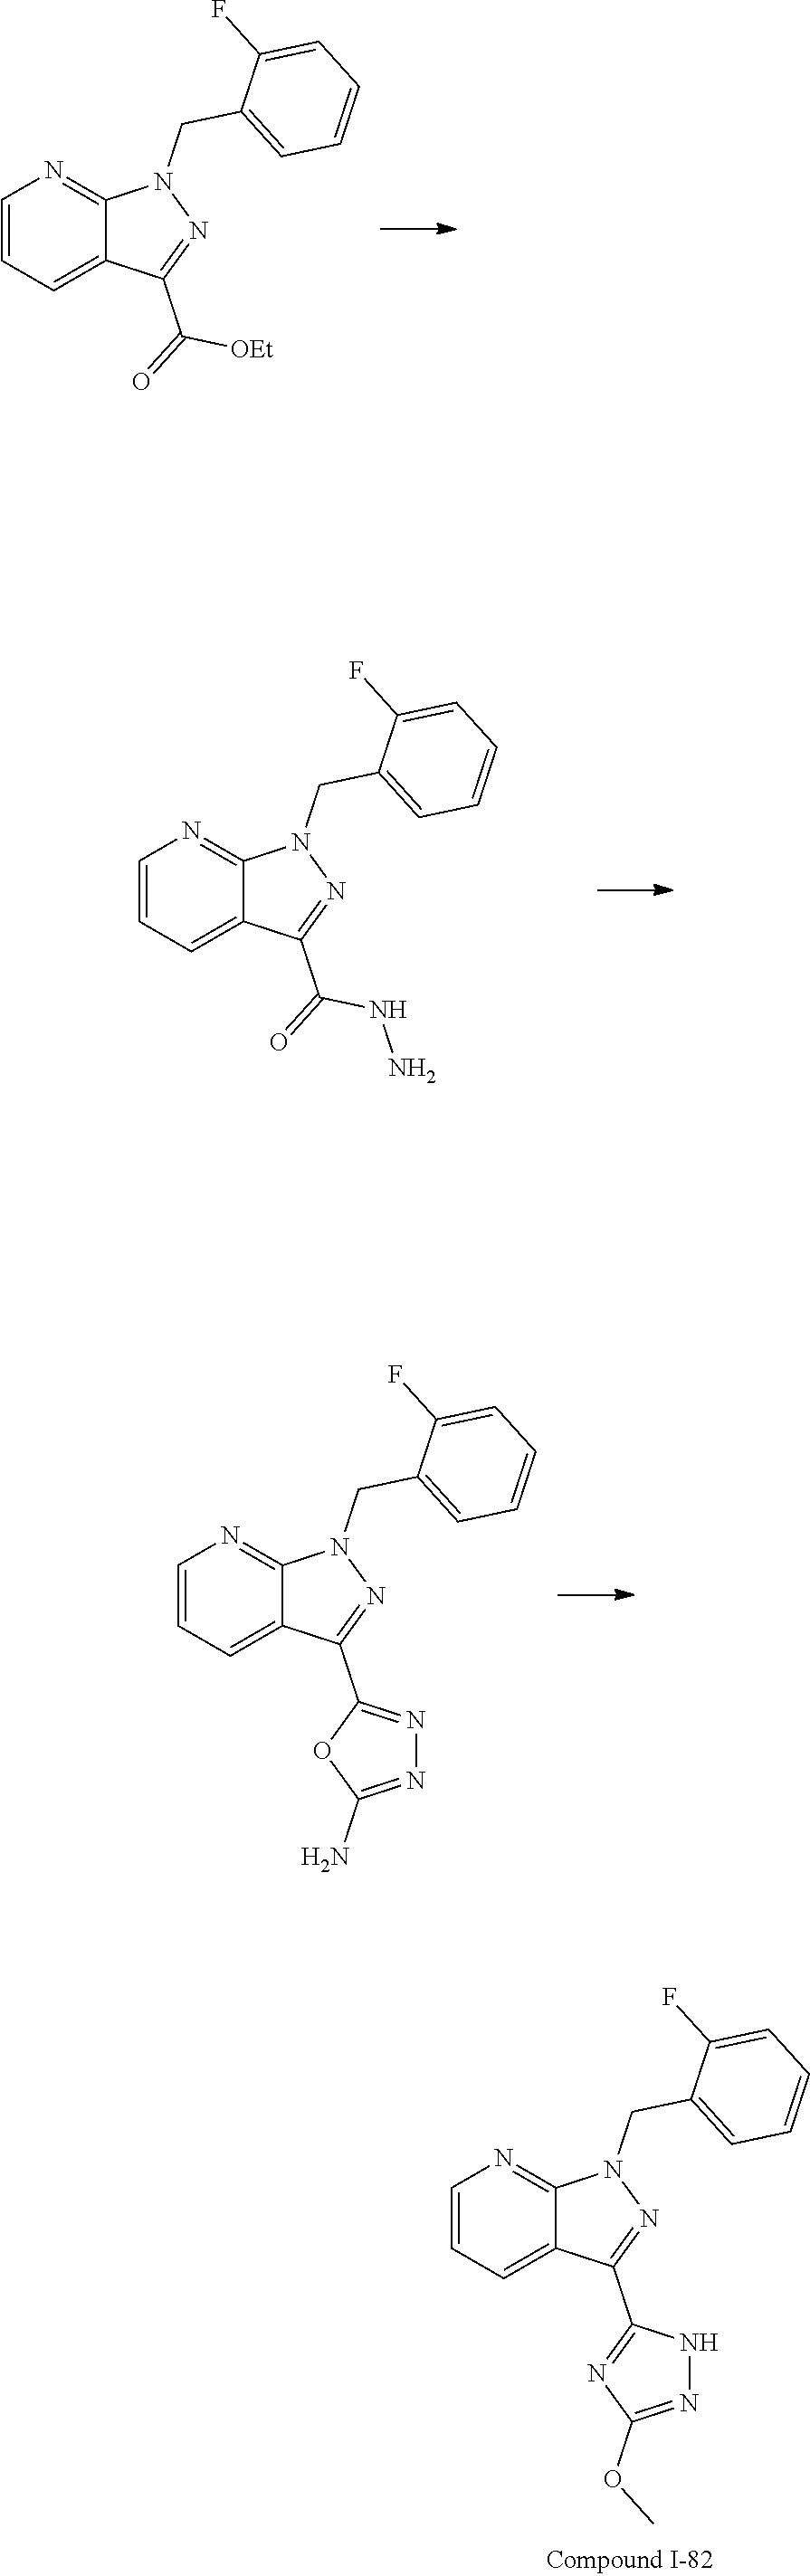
C1=CC=C2C(=N1)N(CC1=CC=CC=C1F)N=C2C(=O)[OEt].C1=CC=C2C(=N1)N(CC1=CC=CC=C1F)N=C2C(=O)NN.C1=CC=C2C(=N1)N(CC1=CC=CC=C1F)N=C2C1=NN=C(N)O1.C1=CC=C2C(=N1)N(CC1=CC=CC=C1F)N=C2C1=NC(OC)=NN1
